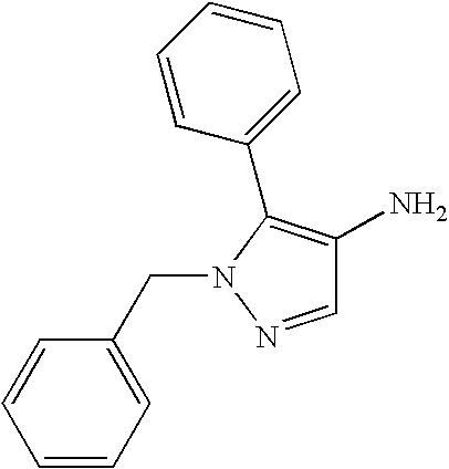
C1=NN(CC2=CC=CC=C2)C(C2=CC=CC=C2)=C1N
